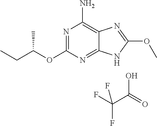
N1=C(OC(CC)C)N=C2C(=C1N)N=C(OC)N2.OC(=O)C(F)(F)F
